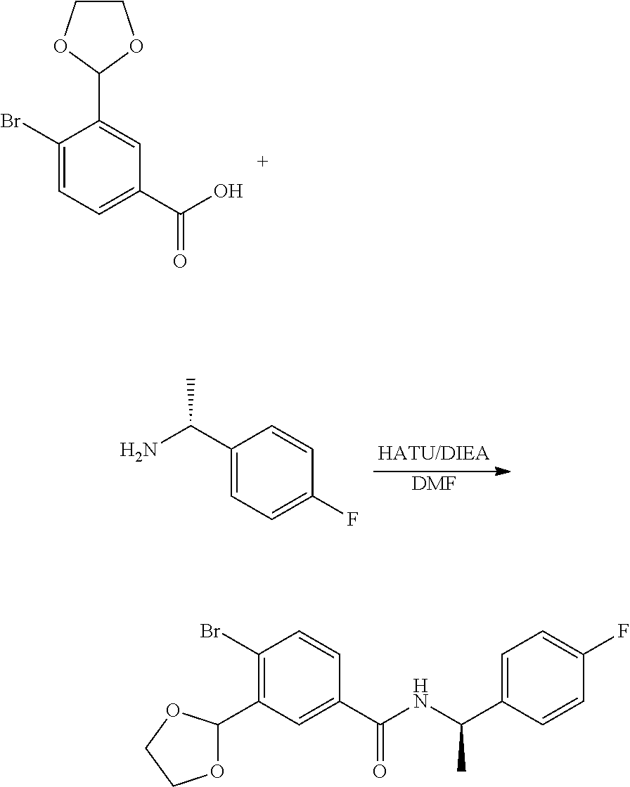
C1(Br)=CC=C(C(O)=O)C=C1C1OCCO1.[DMF].NC(C1=CC=C(F)C=C1)C.C1(Br)=C(C2OCCO2)C=C(C(NC(C)C2=CC=C(F)C=C2)=O)C=C1
